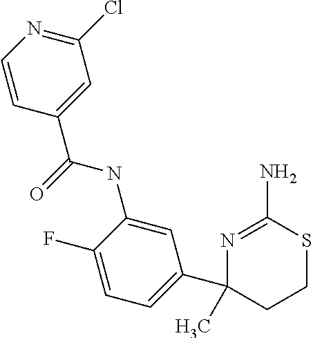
C1=C(NC(C2=CC(Cl)=NC=C2)=O)C(F)=CC=C1C1(C)CCSC(N)=N1
